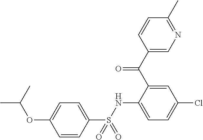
C1(C(C2=CC(Cl)=CC=C2NS(C2=CC=C(OC(C)C)C=C2)(=O)=O)=O)=CN=C(C)C=C1
